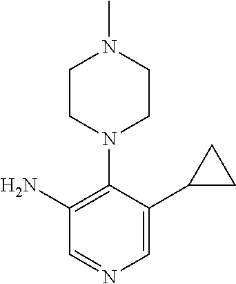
C1CN(C2=C(N)C=NC=C2C2CC2)CCN1C
